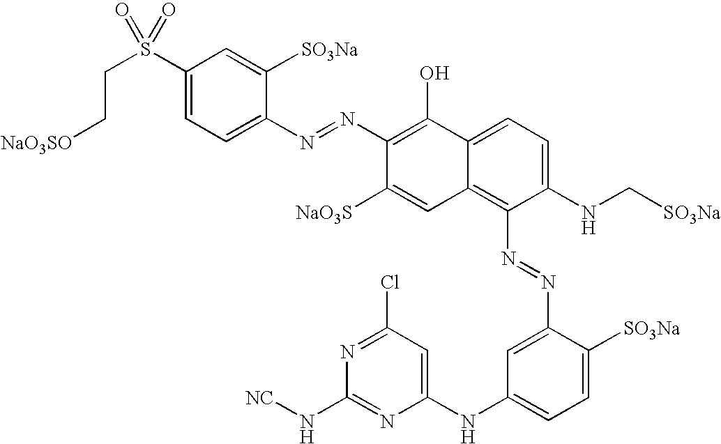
C1(S(CC[NaO3SO])(=O)=O)=CC=C(N=NC2=C(O)C3=CC=C(NC[SO3Na])C(N=NC4=CC(NC5=CC(Cl)=NC(N[NC])=N5)=CC=C4[SO3Na])=C3C=C2[NaO3S])C([SO3Na])=C1
